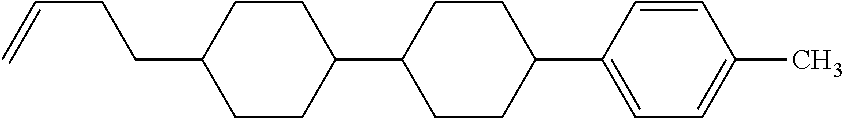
C1CC(C2CCC(CCC=C)CC2)CCC1C1=CC=C(C)C=C1
